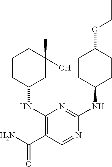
C1CC(NC2=C(C(N)=O)C=NC(NC3CCC(OCC)CC3)=N2)CC(C)(O)C1
